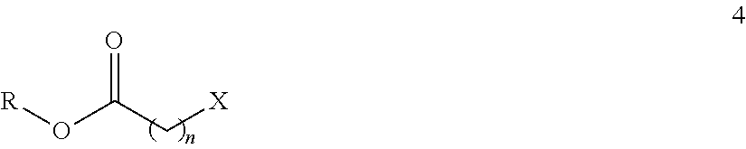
[R]OC(C[X])=O
